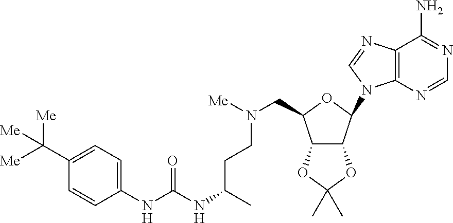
C1(NC(=O)NC(CCN(CC2C3C(C(N4C5=C(C(N)=NC=N5)N=C4)O2)OC(C)(C)O3)[Me])C)=CC=C(C([Me])([Me])[Me])C=C1
